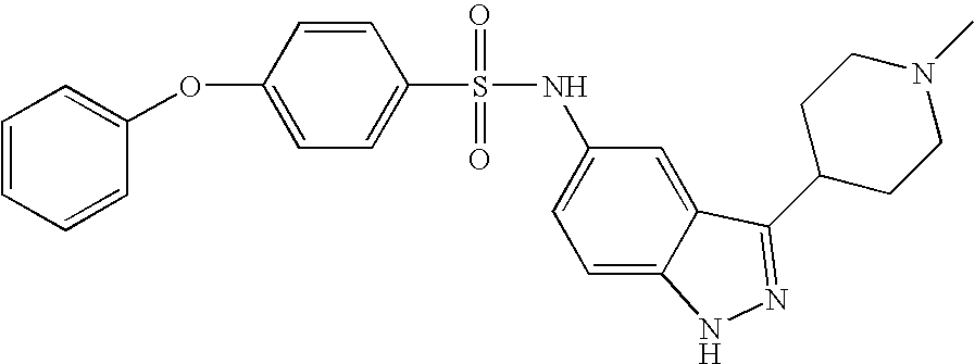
C1=C(NS(C2=CC=C(OC3=CC=CC=C3)C=C2)(=O)=O)C=C2C(=C1)NN=C2C1CCN(C)CC1
